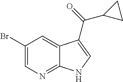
C1=C(Br)C=C2C(=N1)NC=C2C(=O)C1CC1
